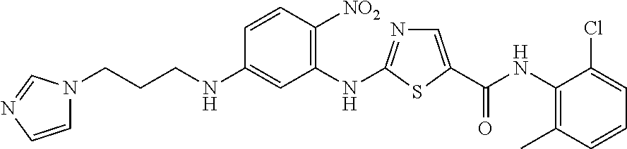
C(=O)(C1=CN=C(NC2=C([NO2])C=CC(NCCCN3C=CN=C3)=C2)S1)NC1=C(C)C=CC=C1Cl
